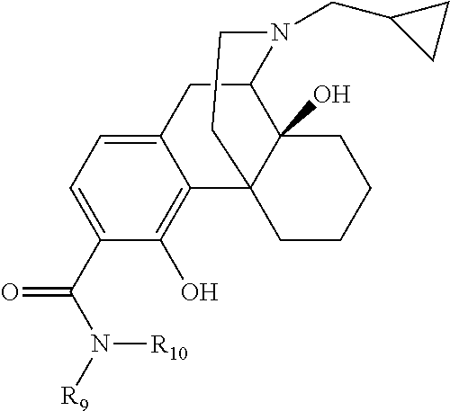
C1(C(N([R9])[R10])=O)=CC=C2C(=C1O)C13C(O)(C(C2)N(CC2CC2)CC1)CCCC3
